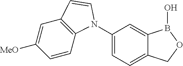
C1(N2C3=C(C=C([MeO])C=C3)C=C2)=CC=C2C(=C1)B(O)OC2
